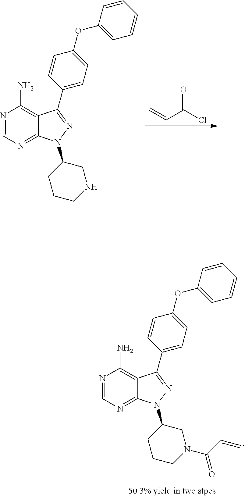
N1=CN=C2C(=C1N)C(C1=CC=C(OC3=CC=CC=C3)C=C1)=NN2C1CCCNC1.C=CC(Cl)=O.N1=CN=C2C(=C1N)C(C1=CC=C(OC3=CC=CC=C3)C=C1)=NN2C1CCCN(C(=O)C=C)C1
